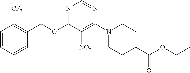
C1=CC=CC(COC2=NC=NC(N3CCC(C(OCC)=O)CC3)=C2[NO2])=C1[CF3]
